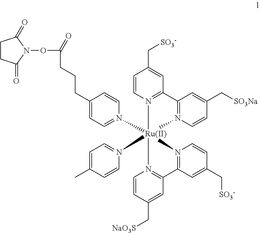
C1=CN2=C(C=C1C[SO3-])C1=N(C=CC(C[SO3Na])=C1)[Ru]21(N2=CC=C(CCCC(ON3C(=O)CCC3=O)=O)C=C2)(N2=CC=C(C)C=C2)N2=C(C=C(C[NaO3S])C=C2)C2=N1C=CC(C[SO3-])=C2
